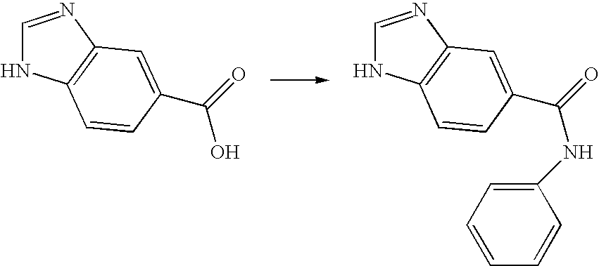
C1=NC2=C(N1)C=CC(C(=O)O)=C2.C1=NC2=C(N1)C=CC(C(=O)NC1=CC=CC=C1)=C2
